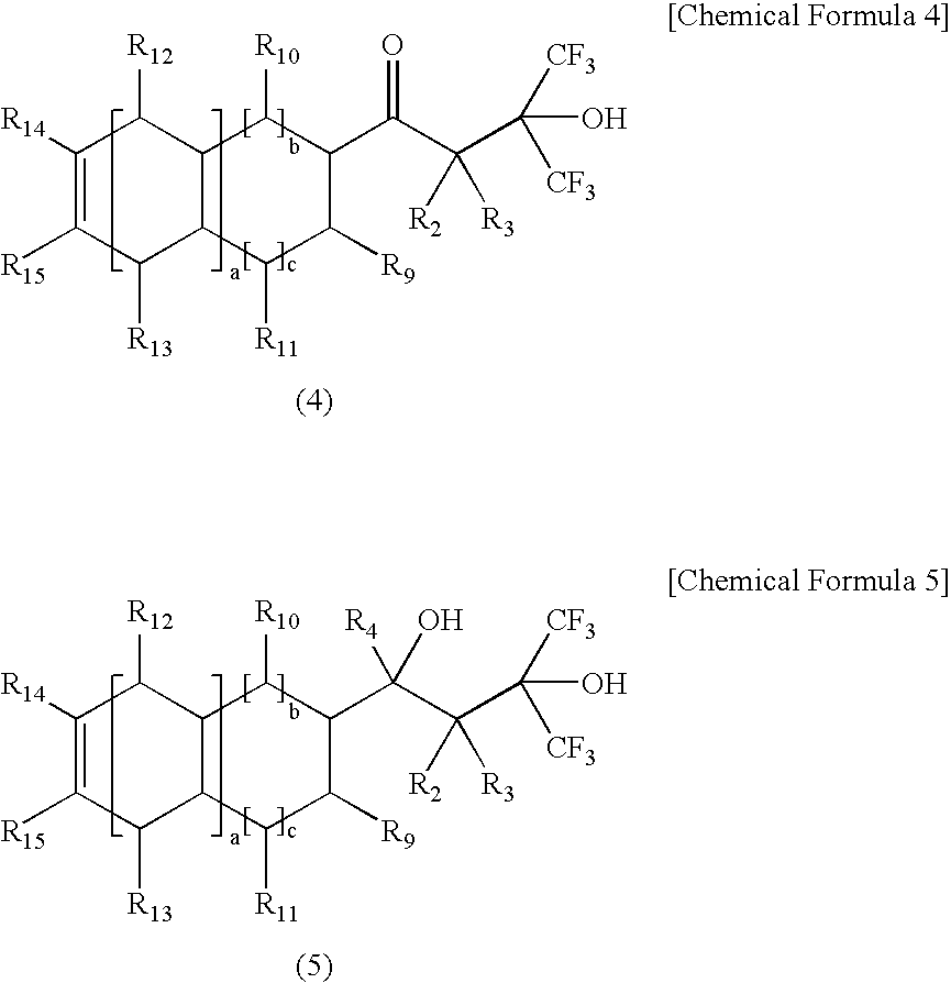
C(C(C([CF3])([CF3])O)([R2])[R3])(C1C([R10])C2C(C([R11])C1[R9])C([R13])C([R15])=C([R14])C2[R12])=O.C(C(C([CF3])([CF3])O)([R2])[R3])(C1C([R10])C2C(C([R11])C1[R9])C([R13])C([R15])=C([R14])C2[R12])([R4])O
